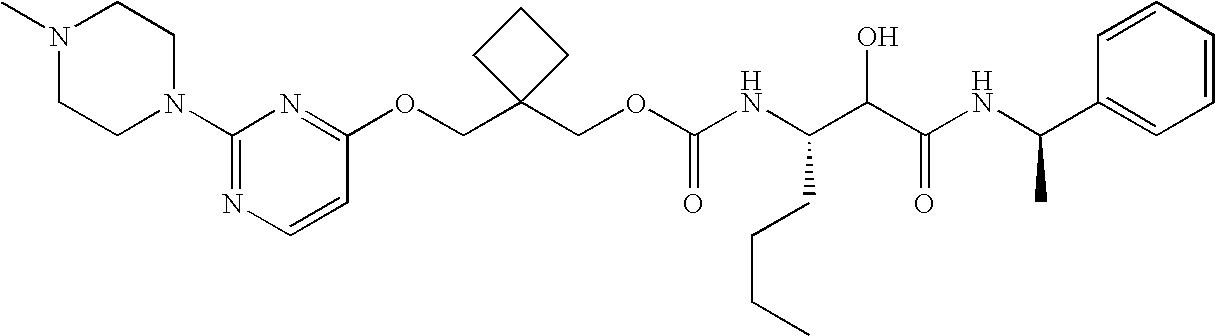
O(CC1(COC(NC(C(C(NC(C2=CC=CC=C2)C)=O)O)CCCC)=O)CCC1)C1=NC(N2CCN(C)CC2)=NC=C1
